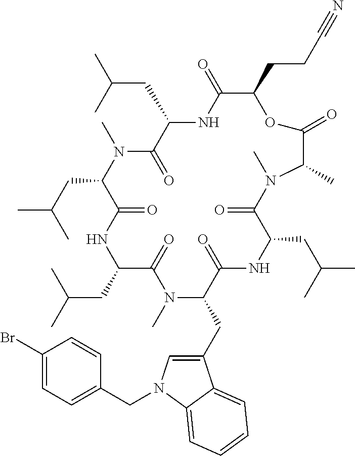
C1(CCC#N)C(=O)NC(CC(C)C)C(=O)N(C)C(CC(C)C)C(=O)NC(CC(C)C)C(=O)N(C)C(CC2=CN(CC3=CC=C(Br)C=C3)C3=CC=CC=C23)C(=O)NC(CC(C)C)C(=O)N(C)C(C)C(=O)O1
